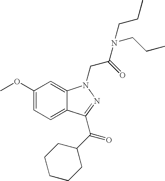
C1(OC)=CC=C2C(=C1)N(CC(N(CCC)CCC)=O)N=C2C(=O)C1CCCCC1
